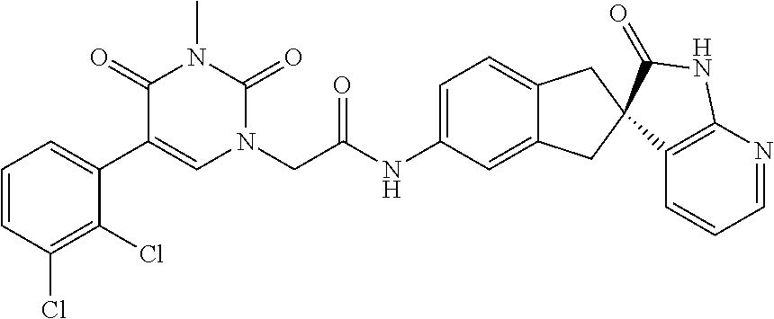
C1=CC(Cl)=C(Cl)C(C2=CN(CC(NC3=CC=C4C(=C3)CC3(C4)C4=C(N=CC=C4)NC3=O)=O)C(=O)N(C)C2=O)=C1
